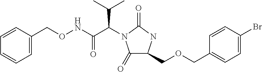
C1(=O)C(COCC2=CC=C(Br)C=C2)NC(=O)N1C(C(NOCC1=CC=CC=C1)=O)C(C)C
